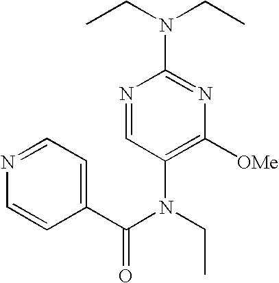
CCN(CC)C1=NC([OMe])=C(N(C(=O)C2=CC=NC=C2)CC)C=N1
